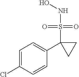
C1=C(Cl)C=CC(C2(S(NO)(=O)=O)CC2)=C1
